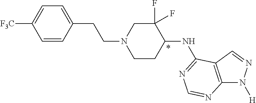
C1=CC(CCN2CCC(NC3=NC=NC4=C3C=NN4[H])C(F)(F)C2)=CC=C1[F3C]
